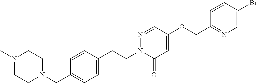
N1(C)CCN(CC2=CC=C(CCN3C(=O)C=C(OCC4=NC=C(Br)C=C4)C=N3)C=C2)CC1
